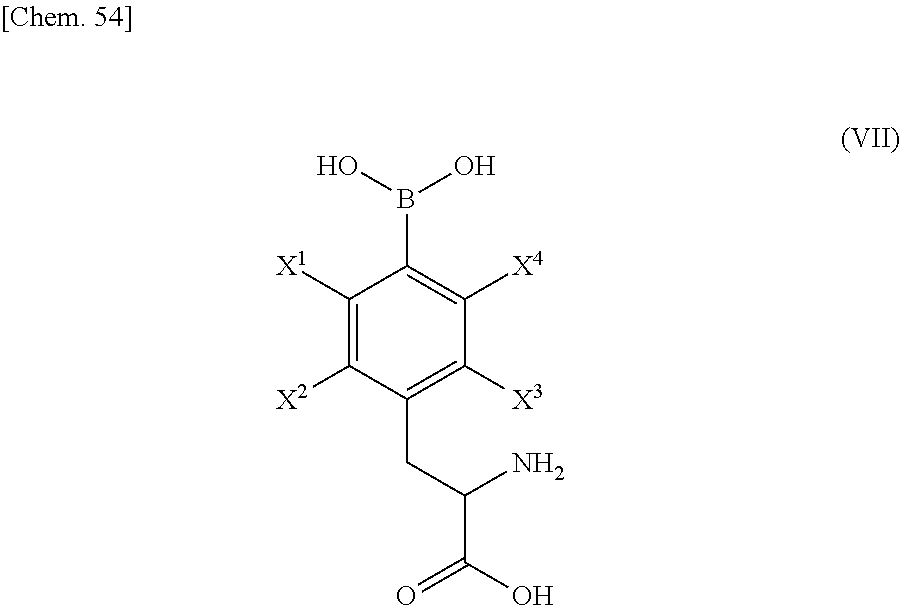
C1([X1])=C([X2])C(CC(C(O)=O)N)=C([X3])C([X4])=C1B(O)O
